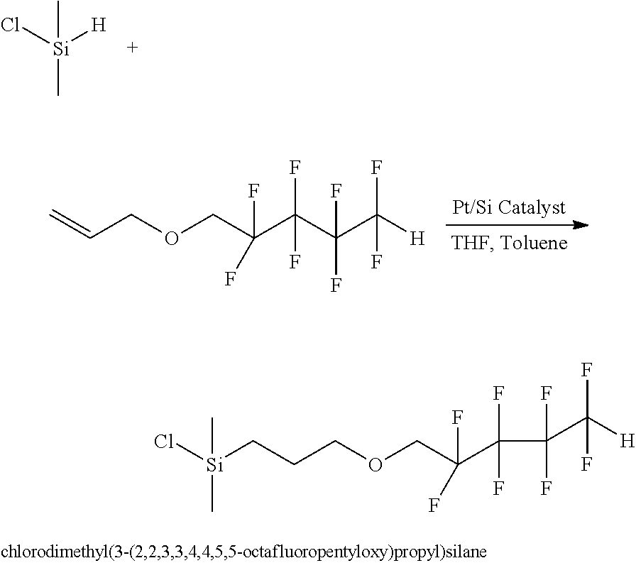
Cl[Si]([H])(C)C.C=CCOCC(C(C(C([H])(F)F)(F)F)(F)F)(F)F.Cl[Si](CCCOCC(C(C(F)(F)C([H])(F)F)(F)F)(F)F)(C)C
